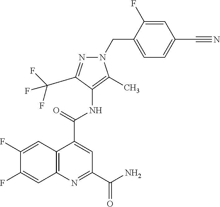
C1(CN2N=C(C(F)(F)F)C(NC(C3=CC(C(N)=O)=NC4=C3C=C(F)C(F)=C4)=O)=C2C)=CC=C(C#N)C=C1F
